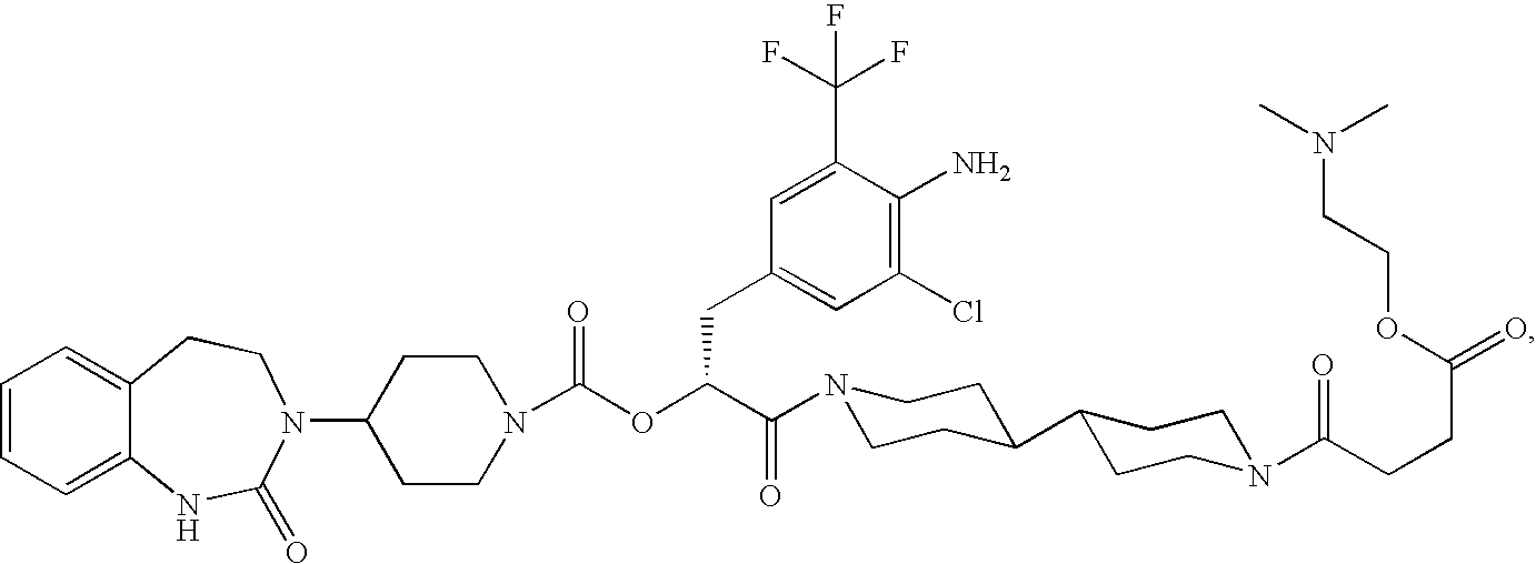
C1=CC=C2C(=C1)CCN(C1CCN(C(OC(C(=O)N3CCC(C4CCN(C(CCC(=O)OCCN(C)C)=O)CC4)CC3)CC3=CC(Cl)=C(N)C(C(F)(F)F)=C3)=O)CC1)C(=O)N2
